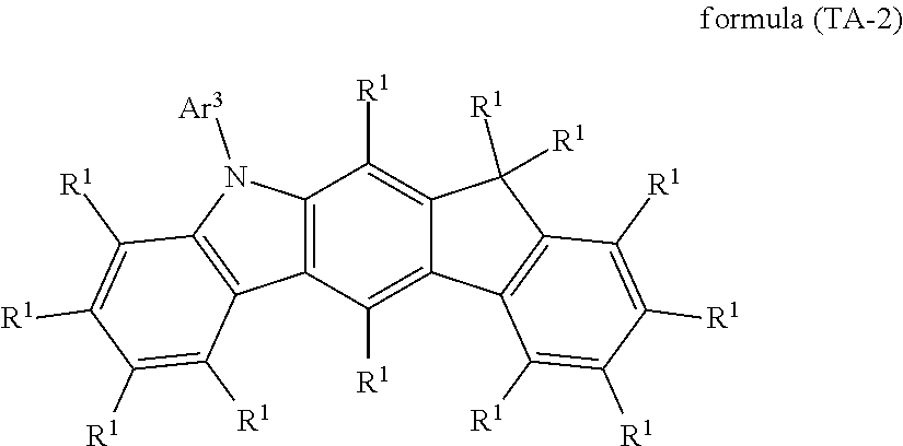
C12=C(C([R1])=C3C(=C1[R1])C([R1])([R1])C1=C3C([R1])=C([R1])C([R1])=C1[R1])C1=C(N2[Ar3])C([R1])=C([R1])C([R1])=C1[R1]
